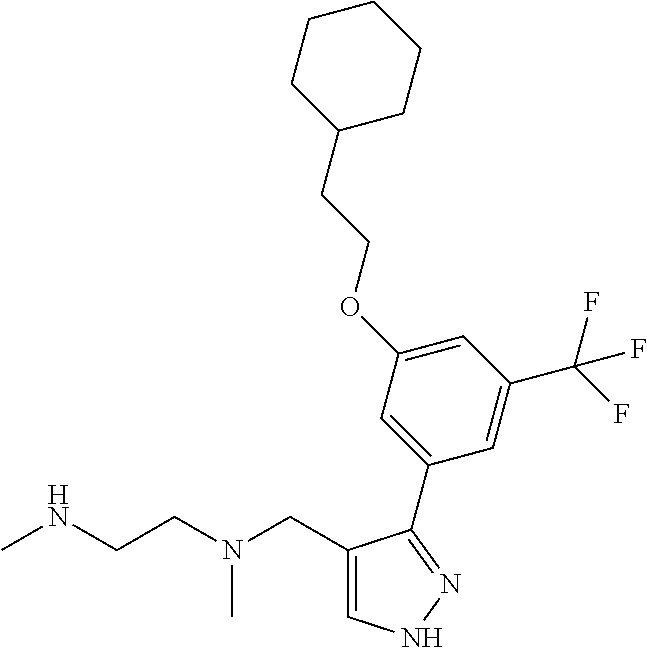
C1(CN(CCNC)C)=CNN=C1C1=CC(OCCC2CCCCC2)=CC(C(F)(F)F)=C1
